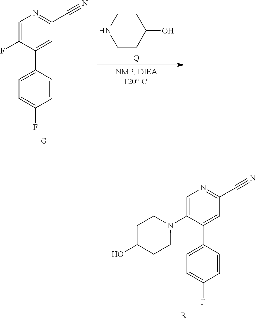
C1=C(N2CCC(O)CC2)C(C2=CC=C(F)C=C2)=CC(C#N)=N1.[R].C1CNCCC1O.[Q].C1=C(F)C(C2=CC=C(F)C=C2)=CC(C#N)=N1.[G]
